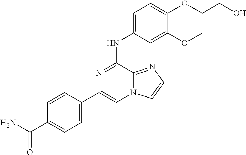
C1=C(NC2=NC(C3=CC=C(C(N)=O)C=C3)=CN3C2=NC=C3)C=C(OC)C(OCCO)=C1
